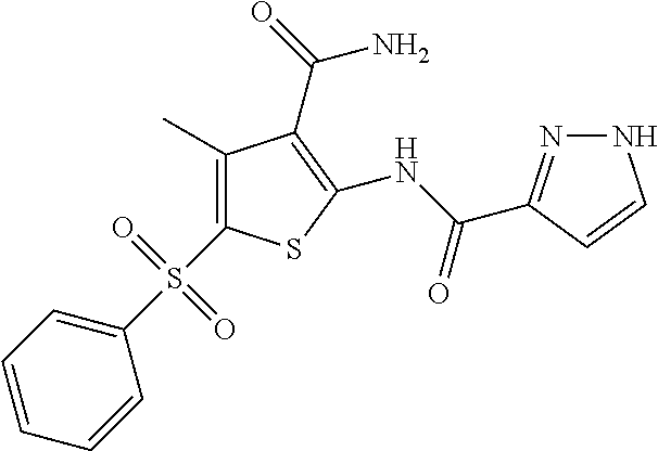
C1(C)=C(S(C2=CC=CC=C2)(=O)=O)SC(NC(=O)C2=NNC=C2)=C1C(=O)N
